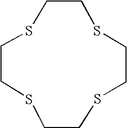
S1CCSCCSCCSCC1
